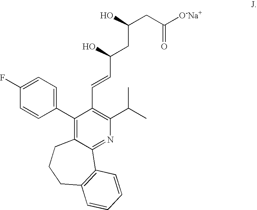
C1(F)=CC=C(C2=C3C(=NC(C(C)C)=C2C=CC(CC(O)CC([O-Na+])=O)O)C2=C(CCC3)C=CC=C2)C=C1
